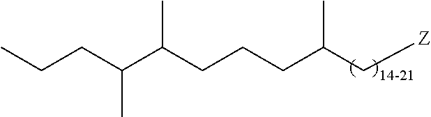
C(C(C[Z])C)CCC(C(CCC)C)C
